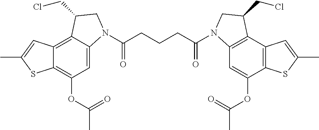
C12=C3C(=CC(OC(=O)C)=C1SC(C)=C2)N(C(CCCC(=O)N1C2=C(C4=C(C(OC(=O)C)=C2)SC(C)=C4)C(CCl)C1)=O)CC3CCl
